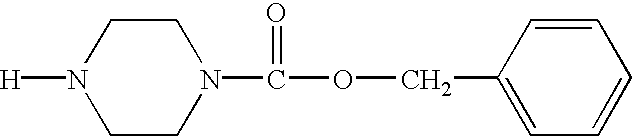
C1CN([H])CCN1C(OCC1=CC=CC=C1)=O
